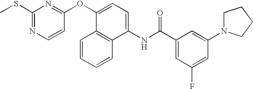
C1=C(F)C=C(C(NC2=CC=C(OC3=NC(SC)=NC=C3)C3=C2C=CC=C3)=O)C=C1N1CCCC1
